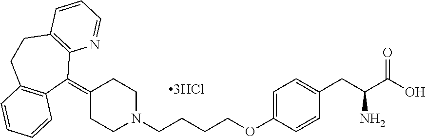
C1(=C2C3=C(CCC4=C2C=CC=C4)C=CC=N3)CCN(CCCCOC2=CC=C(CC(C(O)=O)N)C=C2)CC1
